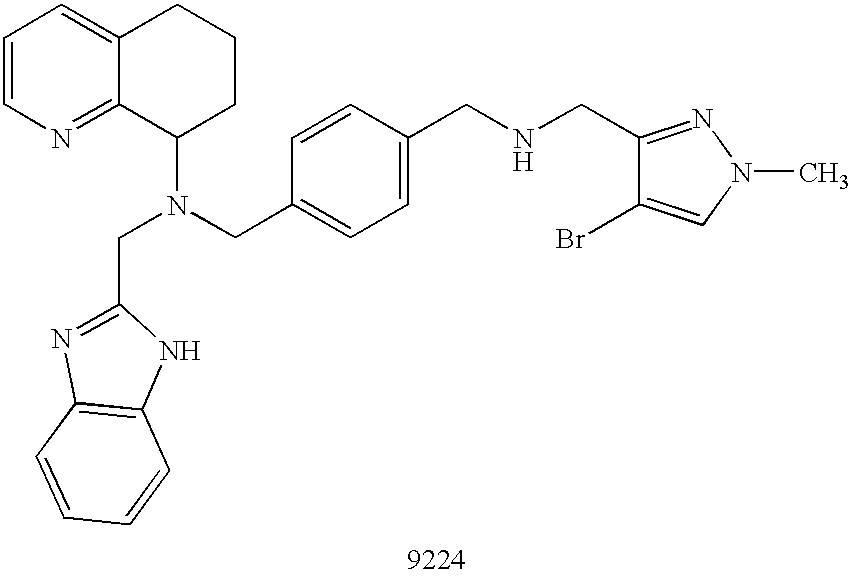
C1=CN=C2C(=C1)CCCC2N(CC1=CC=C(CNCC2=NN(C)C=C2Br)C=C1)CC1=NC2=C(N1)C=CC=C2
